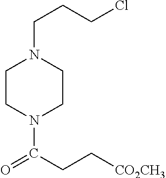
C1CN(C(CC[CO2CH3])=O)CCN1CCCCl
